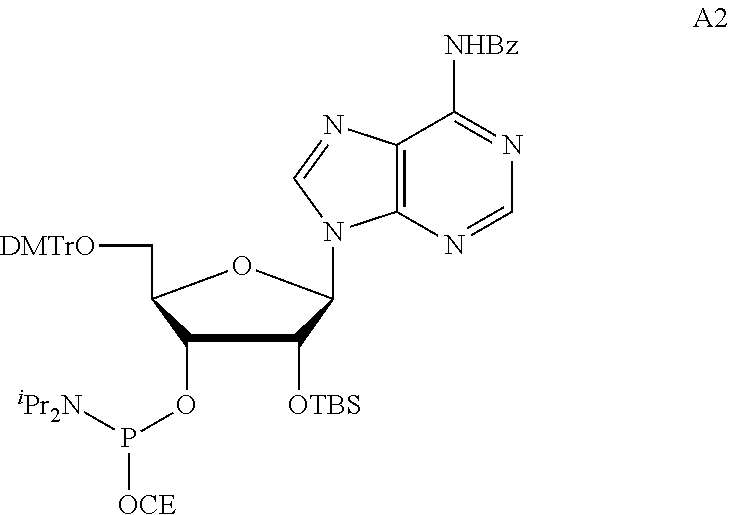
C1(OP([OCE])[iPr2N])C([OTBS])C(N2C3=C(C([NHBz])=NC=N3)N=C2)OC1C[DMTrO]
